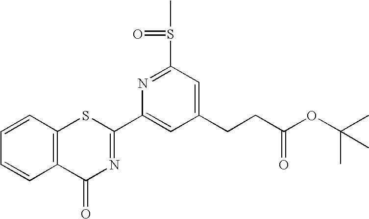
C1=CC2=C(C=C1)C(=O)N=C(C1=CC(CCC(OC(C)(C)C)=O)=CC(S(C)=O)=N1)S2
